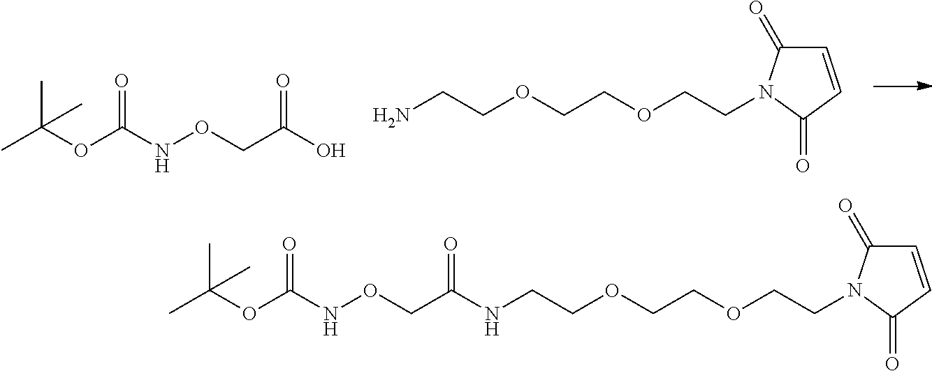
CC(OC(NOCC(O)=O)=O)(C)C.NCCOCCOCCN1C(=O)C=CC1=O.CC(OC(NOCC(=O)NCCOCCOCCN1C(=O)C=CC1=O)=O)(C)C
